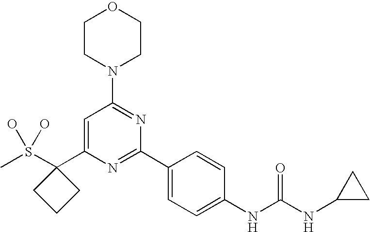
CS(O)(O)C1(C2=CC(N3CCOCC3)=NC(C3=CC=C(NC(NC4CC4)=O)C=C3)=N2)CCC1
